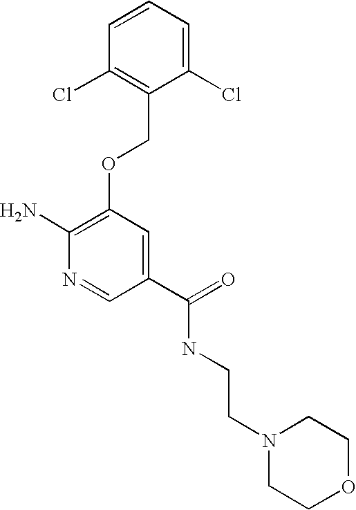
C(NC(C1=CC(OCC2=C(Cl)C=CC=C2Cl)=C(N)N=C1)=O)CN1CCOCC1
